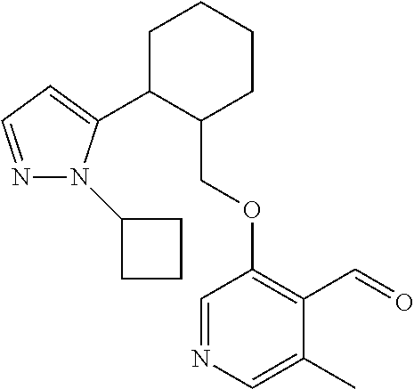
C1C(C2=CC=NN2C2CCC2)C(COC2=C(C=O)C(C)=CN=C2)CCC1
